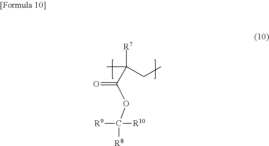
CC(CC)([R7])C(OC([R9])([R8])[R10])=O
